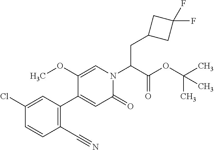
C(C(N1C=C(OC)C(C2=C(C#N)C=CC(Cl)=C2)=CC1=O)C(OC(C)(C)C)=O)C1CC(F)(F)C1
